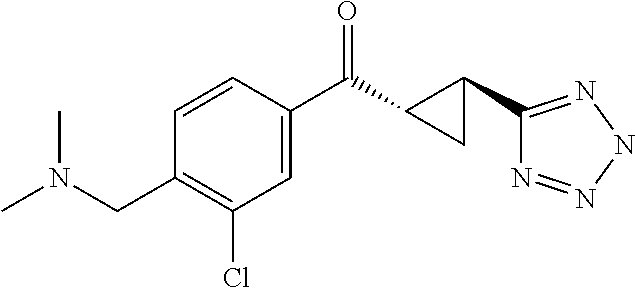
C1=CC(C(C2C(C3=NNN=N3)C2)=O)=CC(Cl)=C1CN(C)C
